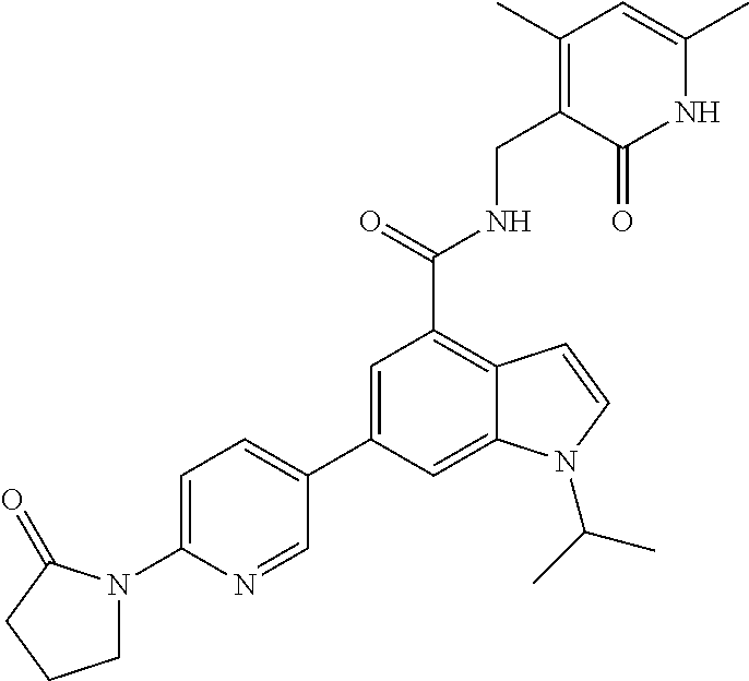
N1C(C)=CC(C)=C(CNC(C2=C3C(=CC(C4=CC=C(N5CCCC5=O)N=C4)=C2)N(C(C)C)C=C3)=O)C1=O
